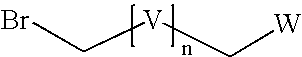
BrC[V]C[W]
